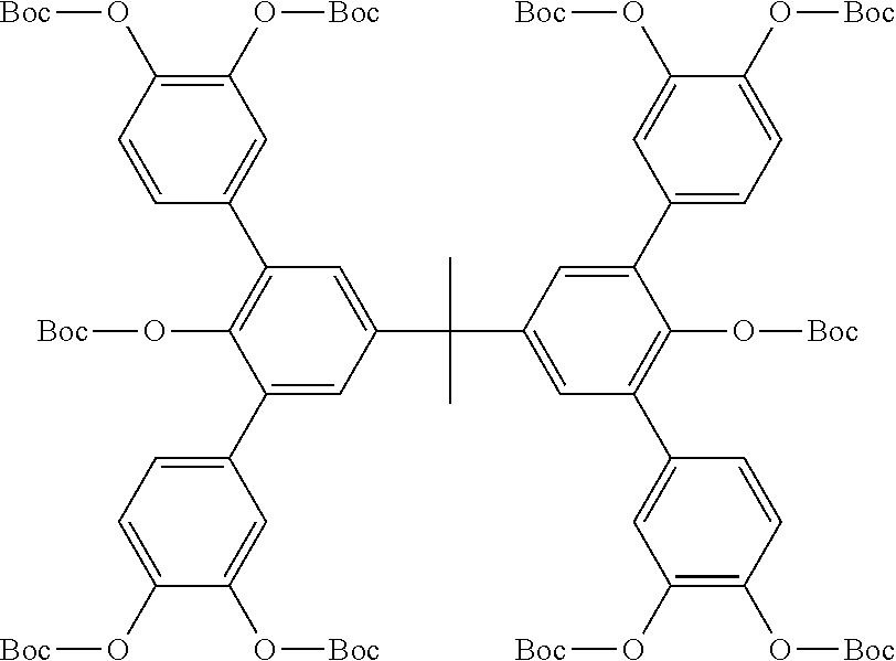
C1=CC(O[Boc])=C(O[Boc])C=C1C1=C(O[Boc])C(C2=CC=C(O[Boc])C(O[Boc])=C2)=CC(C(C)(C)C2=CC(C3=CC(O[Boc])=C(O[Boc])C=C3)=C(O[Boc])C(C3=CC=C(O[Boc])C(O[Boc])=C3)=C2)=C1
